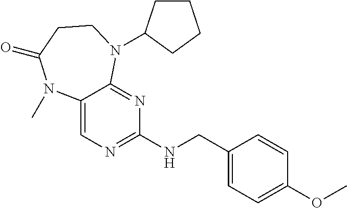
N(C1=NC=C2C(=N1)N(C1CCCC1)CCC(=O)N2C)CC1=CC=C(OC)C=C1
